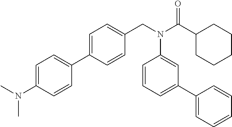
C1(C2=CC=C(CN(C(C3CCCCC3)=O)C3=CC(C4=CC=CC=C4)=CC=C3)C=C2)=CC=C(N(C)C)C=C1
